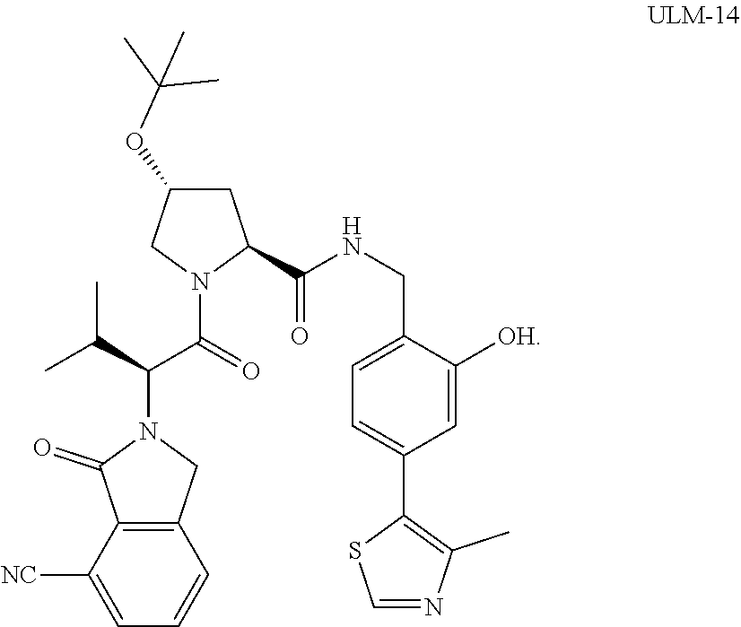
C12=C(C(=O)N(C(C(=O)N3C(C(NCC4=CC=C(C5=C(C)N=CS5)C=C4[OH])=O)CC(OC(C)(C)C)C3)C(C)C)C1)C([NC])=CC=C2
